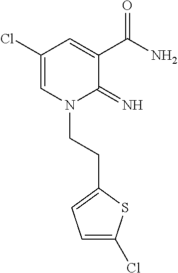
C1(Cl)=CN(CCC2=CC=C(Cl)S2)C(=N)C(C(N)=O)=C1
